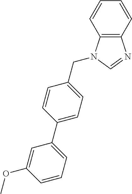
C1=CC2=C(C=C1)N(CC1=CC=C(C3=CC=CC(OC)=C3)C=C1)C=N2
